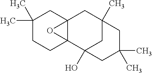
C1(C)(C)CCC23C(C1)(CC1(C)CC2(O)CC(C)(C)C1)O3
